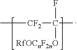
C[CF2]C(F)([RfOCnF2nO])C
